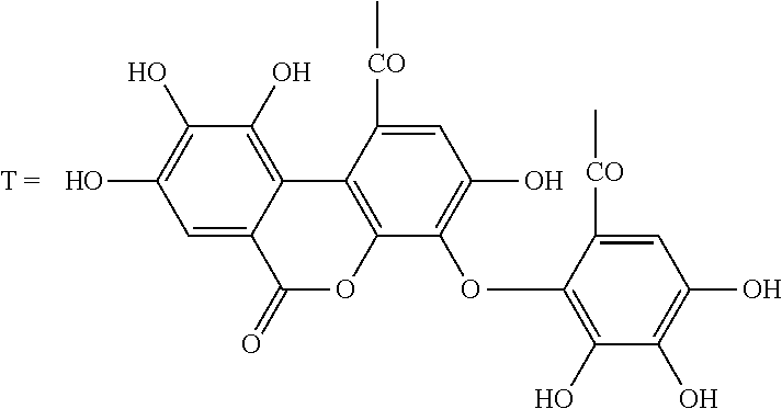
C1=C2C(=C(O)C(O)=C1O)C1=C(OC2=O)C(OC2=C(O)C(O)=C(O)C=C2[CO]C)=C(O)C=C1[CO]C
